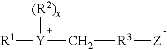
[R3]([Z])C[Y]([R1])[(R2)x]
